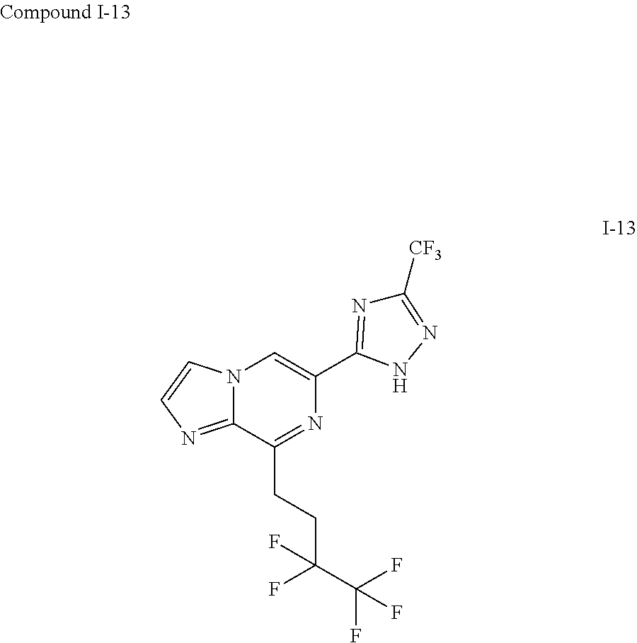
N12C(=NC=C1)C(CCC(F)(C(F)(F)F)F)=NC(C1=NC([CF3])=NN1)=C2
